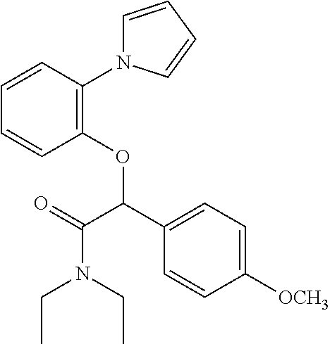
C1=CC(N2C=CC=C2)=C(OC(C2=CC=C([OCH3])C=C2)C(N(CC)CC)=O)C=C1
